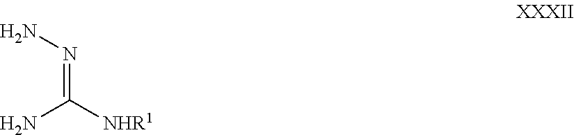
NC(=NN)[NHR1]
